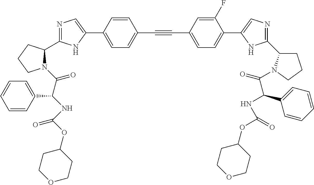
N1=C(C2N(C(=O)C(NC(OC3CCOCC3)=O)C3=CC=CC=C3)CCC2)NC(C2=CC=C(C#CC3=CC=C(C4=CN=C(C5CCCN5C(=O)C(C5=CC=CC=C5)NC(OC5CCOCC5)=O)N4)C(F)=C3)C=C2)=C1
